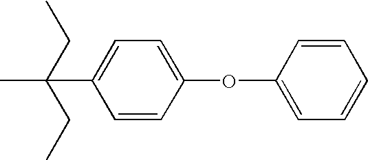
C1(C(C)(CC)CC)=CC=C(OC2=CC=CC=C2)C=C1
